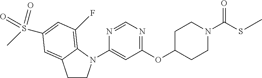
N1=CN=C(OC2CCN(C(SC)=O)CC2)C=C1N1CCC2=CC(S(=O)(C)=O)=CC(F)=C12
